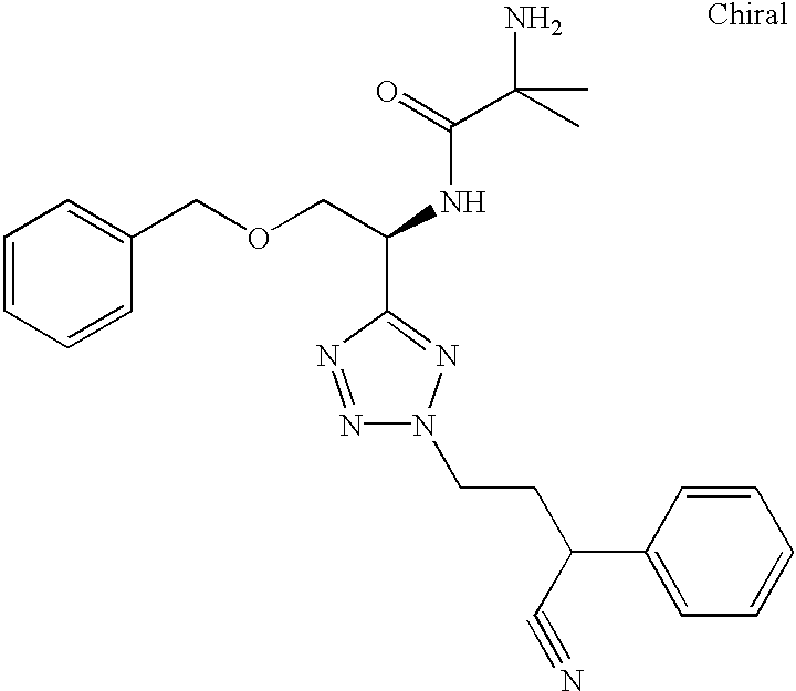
C1=CC=CC(COCC(NC(C(C)(C)N)=O)C2=NN(CCC(C3=CC=CC=C3)C#N)N=N2)=C1
